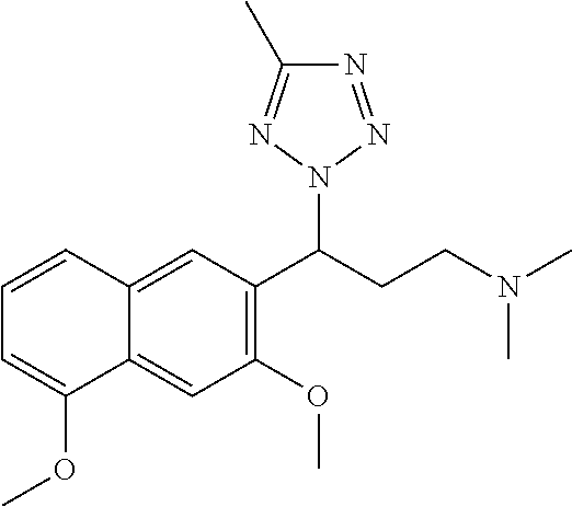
C1(OC)=C(C(CCN(C)C)N2N=NC(C)=N2)C=C2C(=C1)C(OC)=CC=C2
